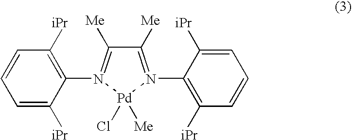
C1=C([iPr])C(N2=C([Me])C([Me])=N(C3=C([iPr])C=CC=C3[iPr])[Pd]2(Cl)[Me])=C([iPr])C=C1
